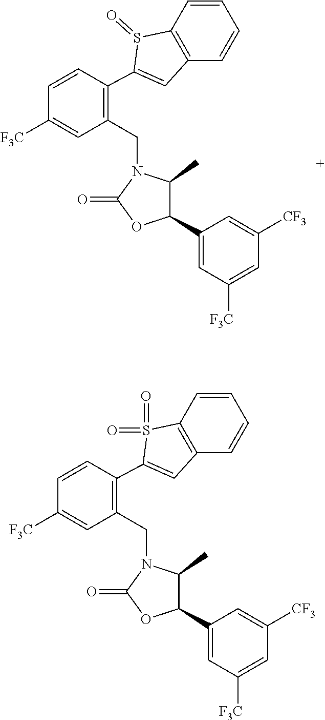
C1(CN2C(C)C(C3=CC([F3C])=CC([CF3])=C3)OC2=O)=C(C2=CC3=C(C=CC=C3)S2=O)C=CC([F3C])=C1.C1(CN2C(C)C(C3=CC([F3C])=CC([CF3])=C3)OC2=O)=C(C2=CC3=C(C=CC=C3)S2(=O)=O)C=CC([F3C])=C1
